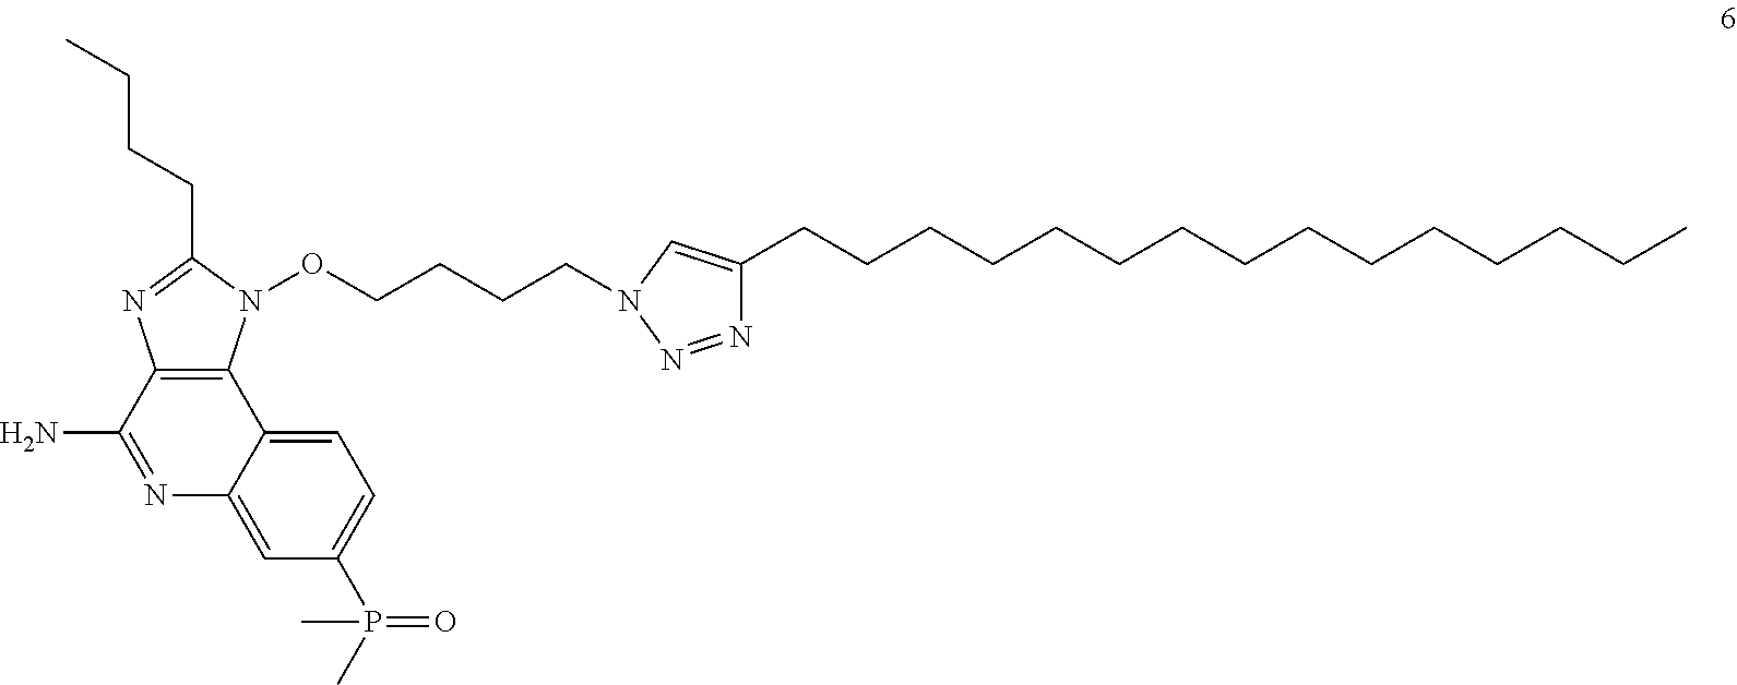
C12=C(N(OCCCCN3C=C(CCCCCCCCCCCCCCC)N=N3)C(CCCC)=N1)C1=CC=C(P(=O)(C)C)C=C1N=C2N
